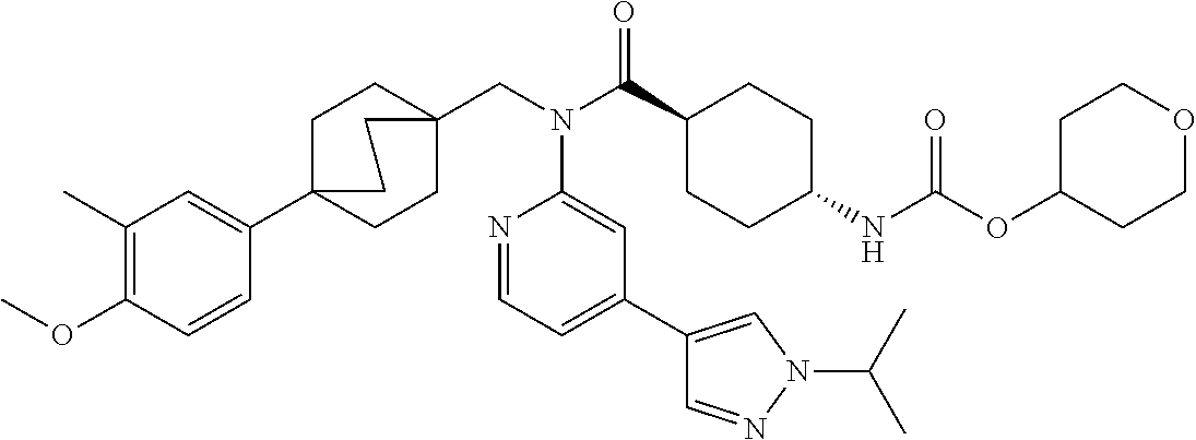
C1(C)=C(OC)C=CC(C23CCC(CN(C(C4CCC(NC(OC5CCOCC5)=O)CC4)=O)C4=CC(C5=CN(C(C)C)N=C5)=CC=N4)(CC2)CC3)=C1
